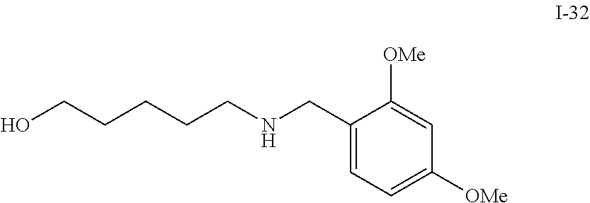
OCCCCCNCC1=CC=C([OMe])C=C1[OMe]
